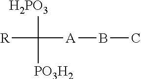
[R]C([PO3H2])([H2PO3])[A]BC
